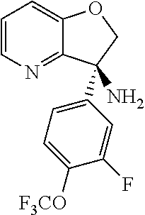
C1=CN=C2C(=C1)OCC2(C1=CC=C([F3CO])C(F)=C1)N
